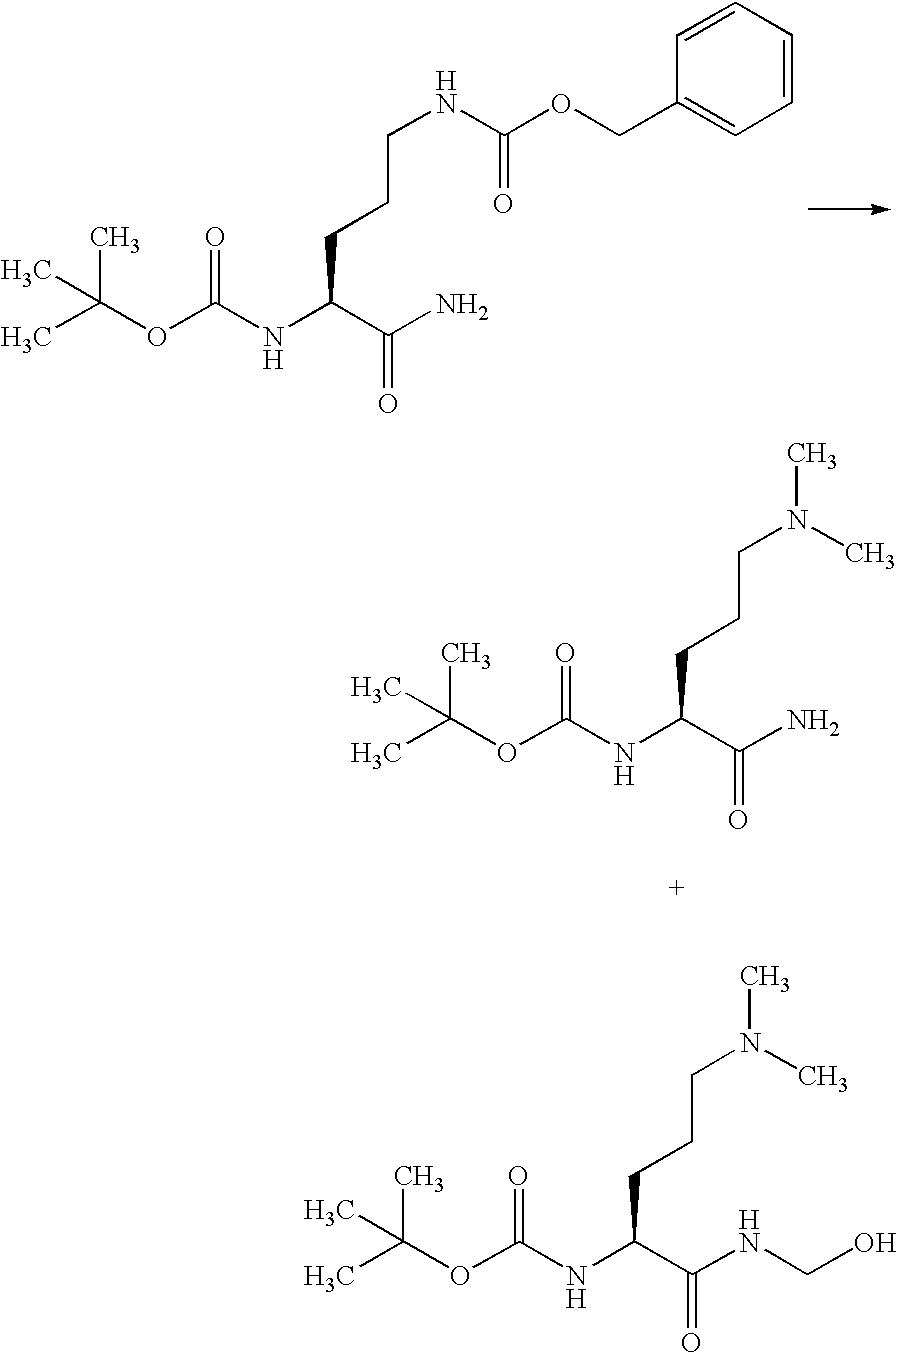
CC(OC(NC(C(N)=O)CCCNC(OCC1=CC=CC=C1)=O)=O)(C)C.CC(OC(NC(C(N)=O)CCCN(C)C)=O)(C)C.CC(OC(NC(C(NCO)=O)CCCN(C)C)=O)(C)C
